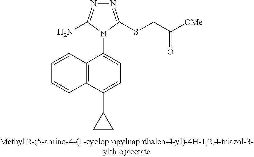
N1=C(SCC([OMe])=O)N(C2=CC=C(C3CC3)C3=C2C=CC=C3)C(N)=N1
